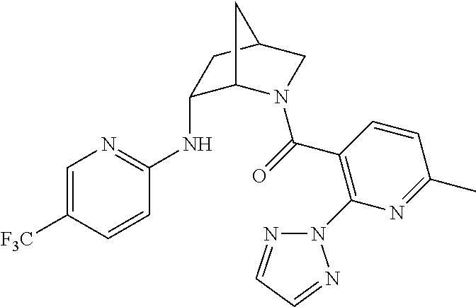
C1=C([F3C])C=CC(NC2C3N(C(=O)C4=C(N5N=CC=N5)N=C(C)C=C4)CC(C2)C3)=N1
